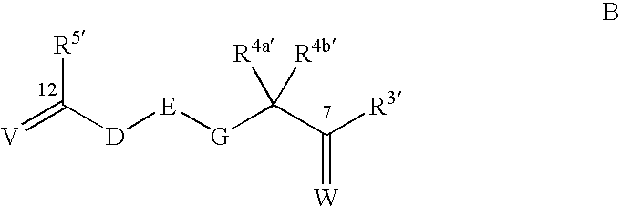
[V]=C([D][E][G]C(C([R3])=[W])([R4a])[R4b])[R5]
